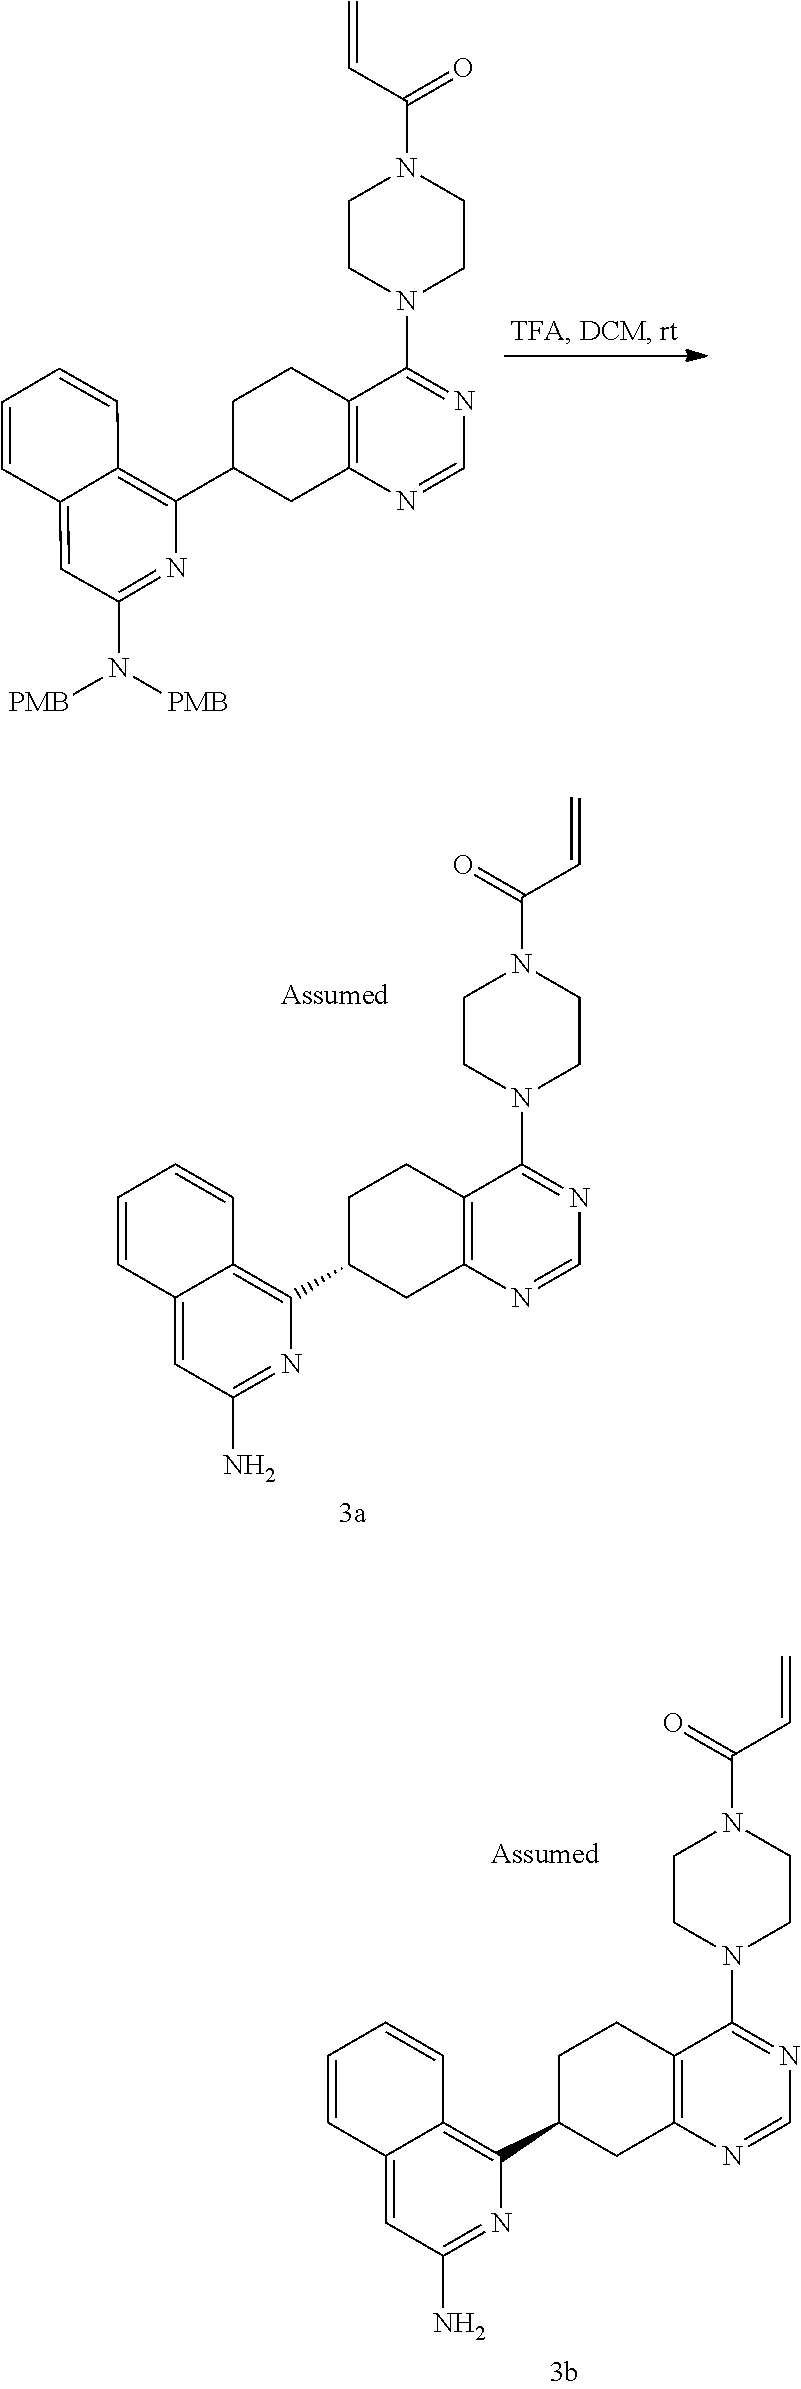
C1=NC2=C(C(N3CCN(C(C=C)=O)CC3)=N1)CCC(C1=C3C=CC=CC3=CC(N([PMB])[PMB])=N1)C2.N1=C(N2CCN(C(C=C)=O)CC2)C2=C(N=C1)CC(C1=C3C=CC=CC3=CC(N)=N1)CC2.N1=C(N2CCN(C(C=C)=O)CC2)C2=C(N=C1)CC(C1=C3C=CC=CC3=CC(N)=N1)CC2
